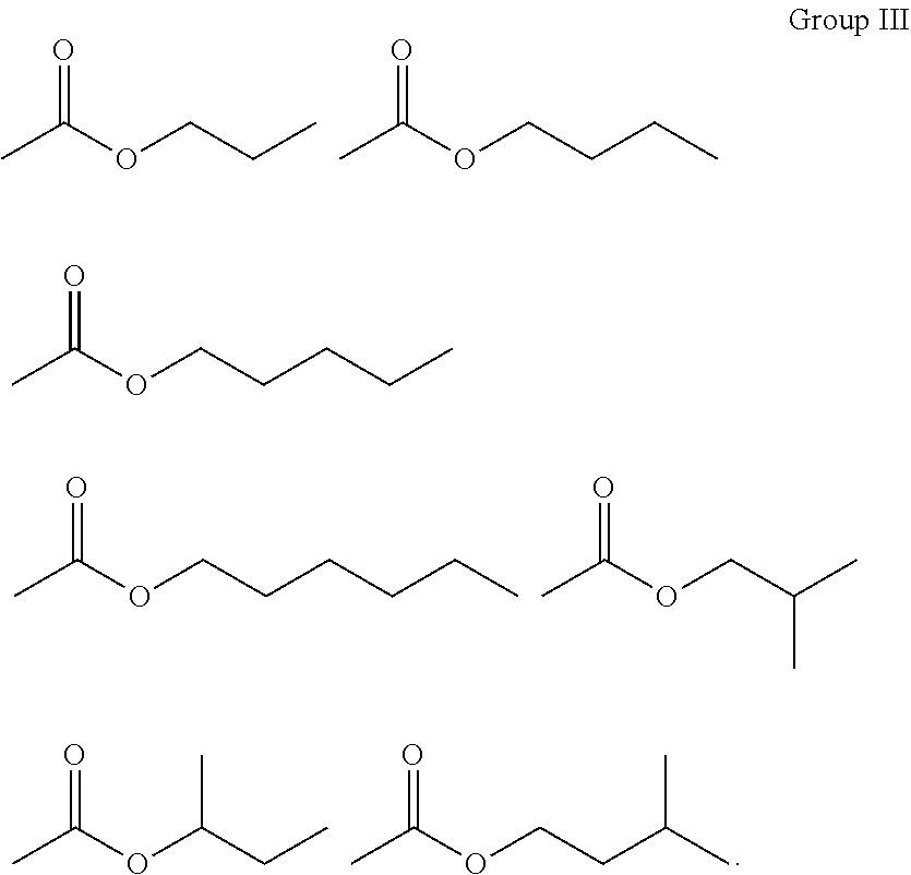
CC(OCCC)=O.CC(OCCCC)=O.CC(OCCCCCC)=O.CC(OCC(C)C)=O.CC(OC(CC)C)=O.CC(OCCC(C)C)=O.CC(OCCCCC)=O
